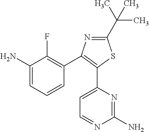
NC1=CC=CC(C2=C(C3=CC=NC(N)=N3)SC(C(C)(C)C)=N2)=C1F
